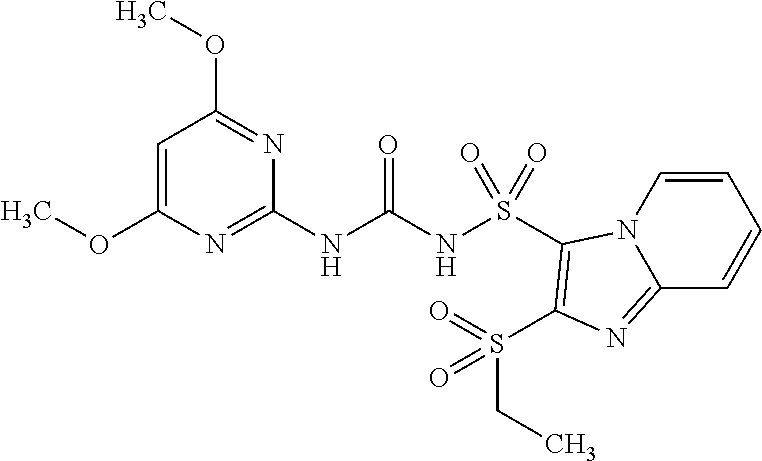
C1=C(OC)N=C(NC(NS(=O)(=O)C2=C(S(CC)(=O)=O)N=C3N2C=CC=C3)=O)N=C1OC
